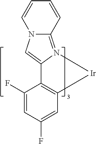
C12=C(C(F)=CC(F)=C1)C1=CN3C(=N1[Ir]2)C=CC=C3
